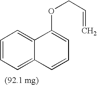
C1=CC=C2C(=C1)C(OCC=C)=CC=C2
